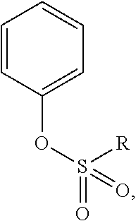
C1=CC(OS(=O)(=O)[R])=CC=C1
